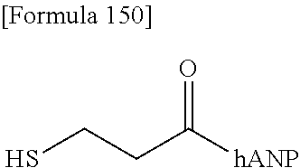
SCCC([hANP])=O
